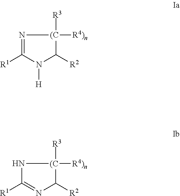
[(C]1([R4)n])([R3])C([R2])N([H])C([R1])=N1.[(C]1([R4)n])([R3])C([R2])N=C([R1])N1
